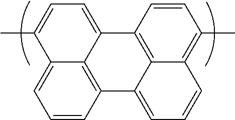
C1=CC2=C3C(=C1)C(C)=CC=C3C1=C3C2=CC=CC3=C(C)C=C1
